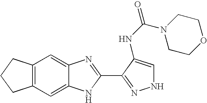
C1=C2C(=CC3=C1CCC3)N=C(C1=NNC=C1NC(=O)N1CCOCC1)N2
